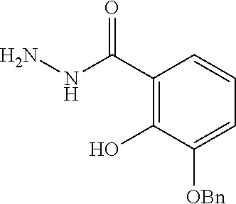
C1(C(NN)=O)=C(O)C([OBn])=CC=C1
